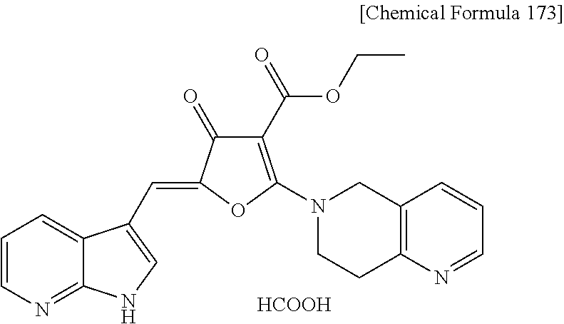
C1(C(OCC)=O)=C(N2CCC3=C(C2)C=CC=N3)OC(=CC2=CNC3=NC=CC=C32)C1=O.[HCOOH]
